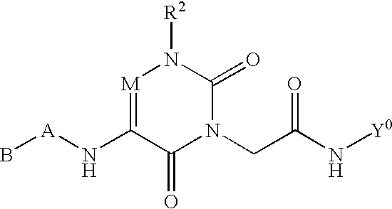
[M]1=C(N[A]B)C(=O)N(CC(N[Y0])=O)C(=O)N1[R2]
